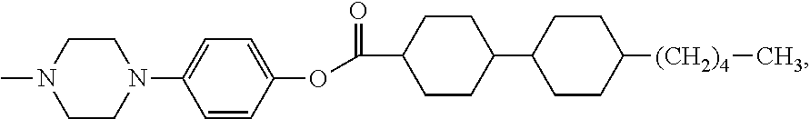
C1CN(C2=CC=C(OC(C3CCC(C4CCC([(CH2)4]C)CC4)CC3)=O)C=C2)CCN1C
